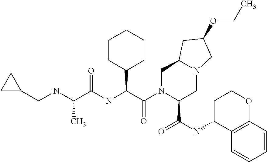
C(C(=O)NC(C(N1C(C(NC2C3=C(OCC2)C=CC=C3)=O)CN2C(C1)CC(OCC)C2)=O)C1CCCCC1)(NCC1CC1)C
